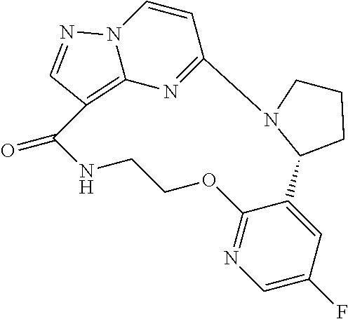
N12C3=C(C=N1)C(=O)NCCOC1=NC=C(F)C=C1C1N(C(=N3)C=C2)CCC1
